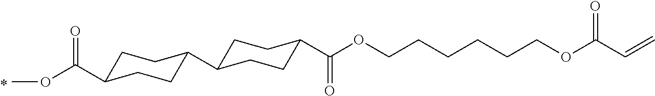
O=C(OC)C1CCC(C2CCC(C(OCCCCCCOC(C=C)=O)=O)CC2)CC1
